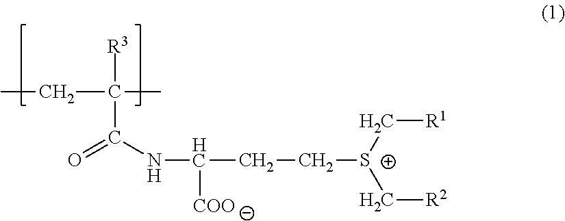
C(C(NC([COO])CC[S+](C[R2])C[R1])=O)([R3])(CC)C
